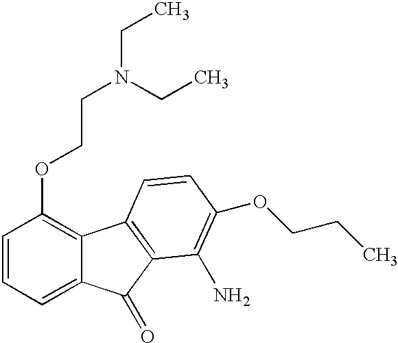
C1=CC=C2C(=C1OCCN(CC)CC)C1=C(C2=O)C(N)=C(OCCC)C=C1
